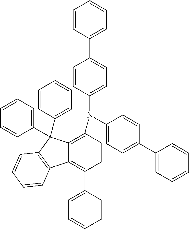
C1=CC(N(C2=CC=C(C3=CC=CC=C3)C=C2)C2=CC=C(C3=CC=CC=C3)C=C2)=C2C(=C1C1=CC=CC=C1)C1=C(C2(C2=CC=CC=C2)C2=CC=CC=C2)C=CC=C1
